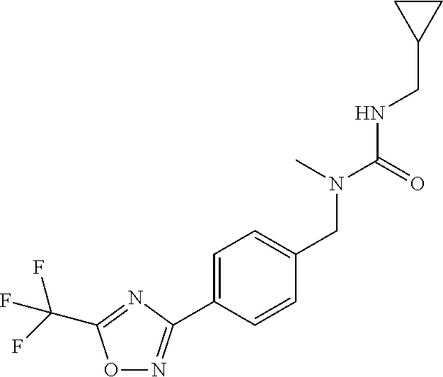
C(NC(N(CC1=CC=C(C2=NOC(C(F)(F)F)=N2)C=C1)C)=O)C1CC1
